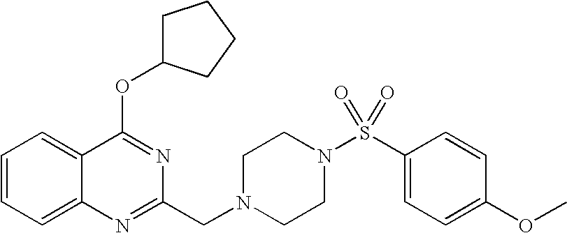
C1=CC=C2C(=C1)C(OC1CCCC1)=NC(CN1CCN(S(C3=CC=C(OC)C=C3)(=O)=O)CC1)=N2
